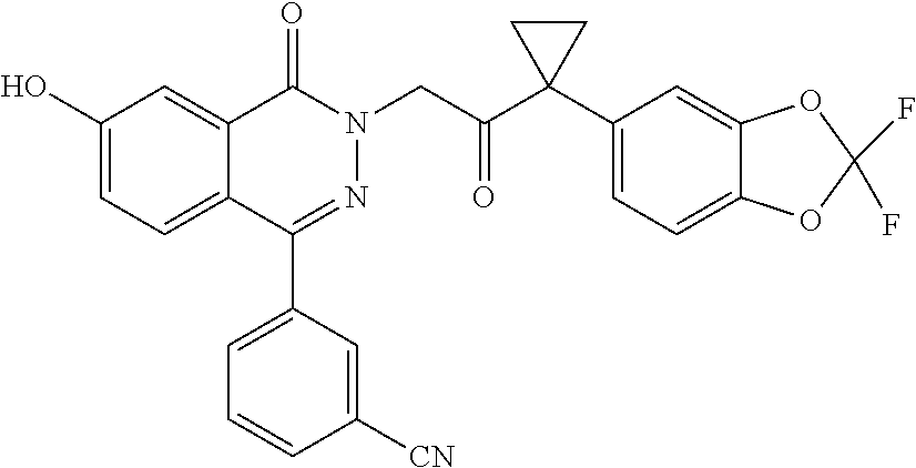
C1(O)=CC=C2C(=C1)C(=O)N(CC(=O)C1(C3=CC=C4C(=C3)OC(F)(F)O4)CC1)N=C2C1=CC=CC([CN])=C1
